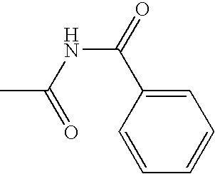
CC(NC(=O)C1=CC=CC=C1)=O
